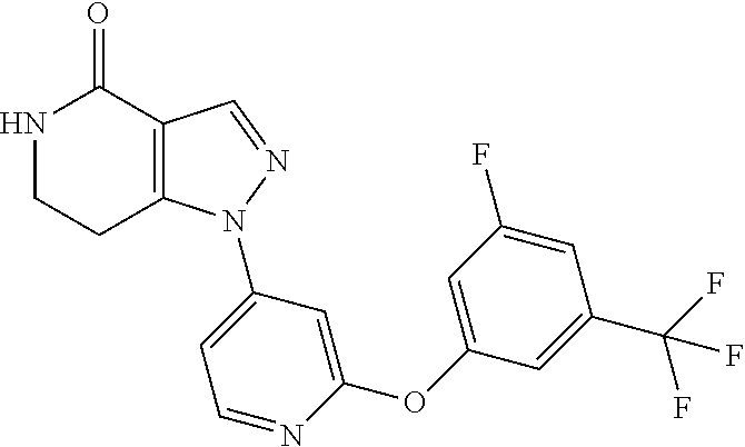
C12=C(C=NN1C1=CC=NC(OC3=CC(F)=CC(C(F)(F)F)=C3)=C1)C(=O)NCC2
